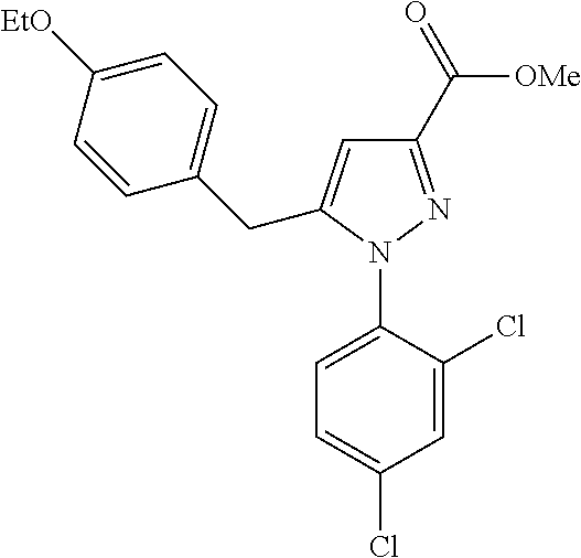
C1=C(N2N=C(C(=O)[OMe])C=C2CC2=CC=C([EtO])C=C2)C(Cl)=CC(Cl)=C1
